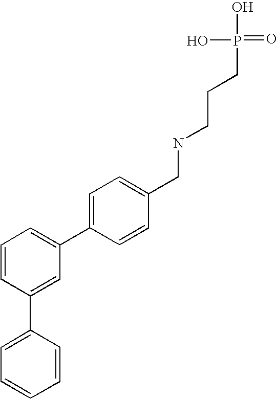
C1(C2=CC=CC(C3=CC=CC=C3)=C2)=CC=C(CNCCCP(=O)(O)O)C=C1
